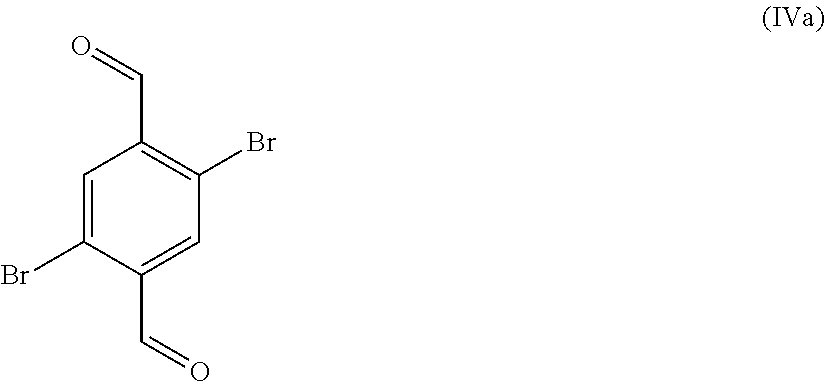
C1=C(Br)C(C=O)=CC(Br)=C1C=O
